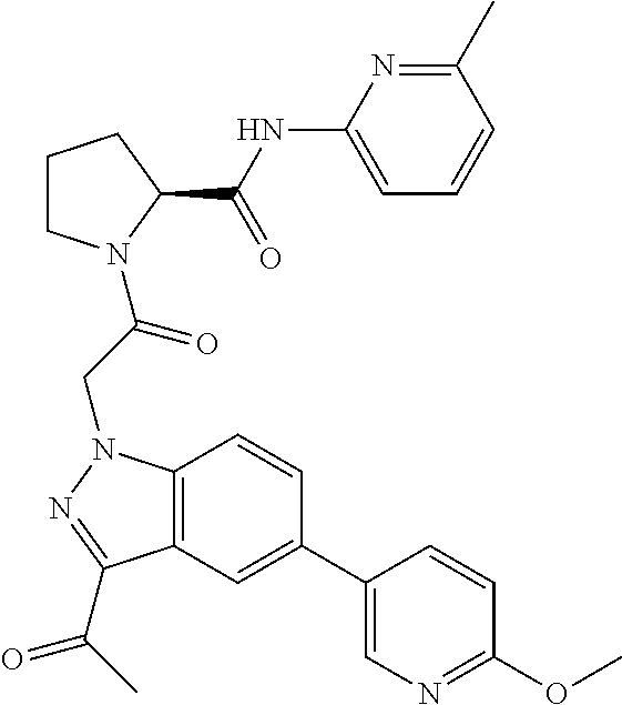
C1(NC(C2CCCN2C(CN2C3=C(C(C(C)=O)=N2)C=C(C2=CN=C(OC)C=C2)C=C3)=O)=O)=CC=CC(C)=N1
